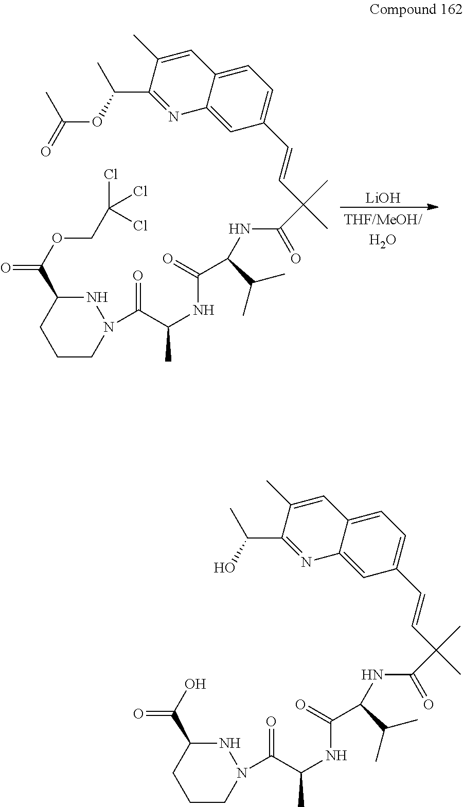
[LiOH].N1C(C(OCC(Cl)(Cl)Cl)=O)CCCN1C(C(NC(=O)C(NC(=O)C(C=CC1=CC=C2C(=C1)N=C(C(C)OC(C)=O)C(C)=C2)(C)C)C(C)C)C)=O.N1C(C(O)=O)CCCN1C(C(NC(=O)C(NC(=O)C(C=CC1=CC=C2C(=C1)N=C(C(C)O)C(C)=C2)(C)C)C(C)C)C)=O
